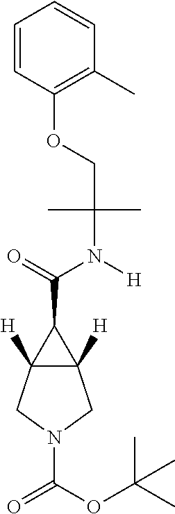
C12([H])C([H])(CN(C(=O)OC(C)(C)C)C1)C2C(=O)N([H])C(C)(C)COC1=C(C)C=CC=C1
